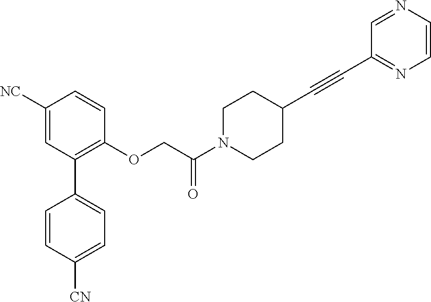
C1([NC])=CC(C2=CC=C([CN])C=C2)=C(OCC(N2CCC(C#CC3=NC=CN=C3)CC2)=O)C=C1
